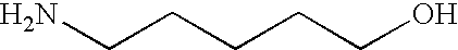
NCCCCCO
